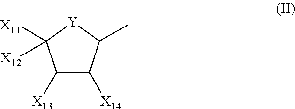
C1([X13])C([X14])C(C)[Y]C1([X11])[X12]
